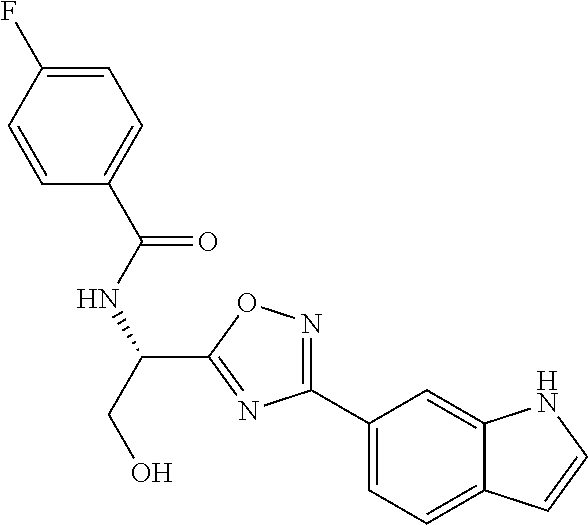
C1(C2=NOC(C(NC(=O)C3=CC=C(F)C=C3)CO)=N2)=CC=C2C(=C1)NC=C2
